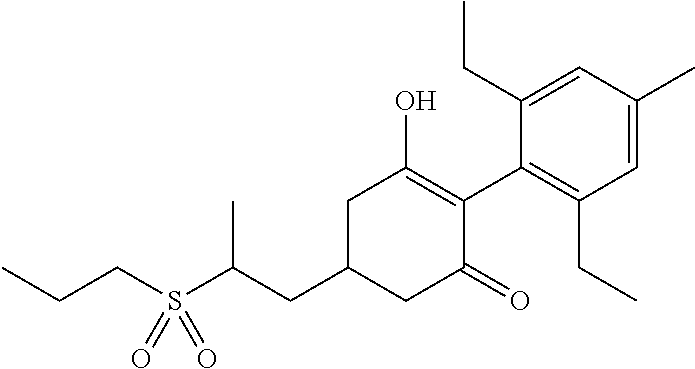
C1(CC(S(CCC)(=O)=O)C)CC(=O)C(C2=C(CC)C=C(C)C=C2CC)=C(O)C1
